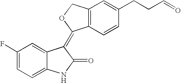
C1=C2C(=CC=C1F)NC(=O)C2=C1C2=C(C=C(CCC=O)C=C2)CO1
